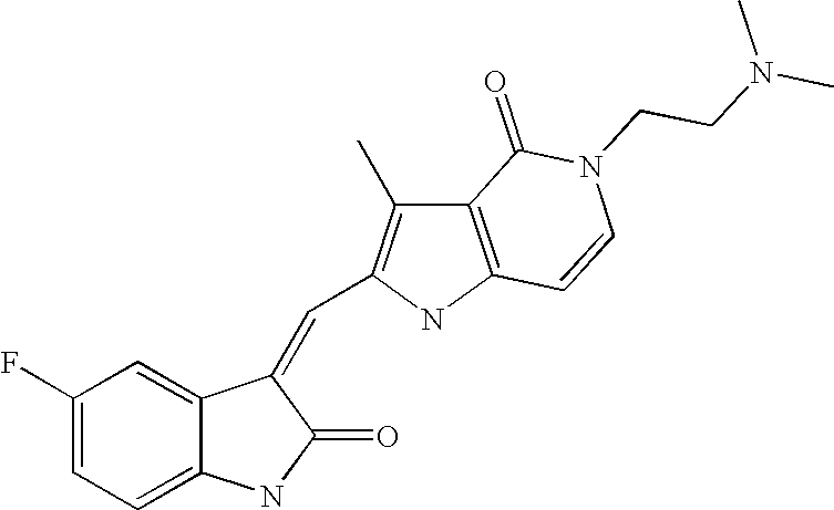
C1(F)=CC=C2C(=C1)C(=CC1=C(C)C3=C(N1)C=CN(CCN(C)C)C3=O)C(=O)N2
